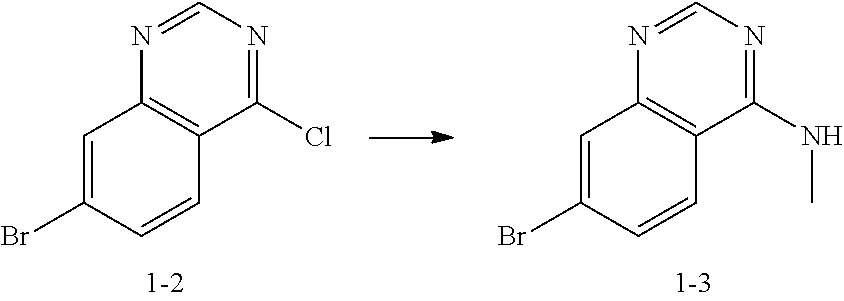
C1=C(Br)C=CC2=C1N=CN=C2Cl.C1=C(Br)C=CC2=C1N=CN=C2NC
